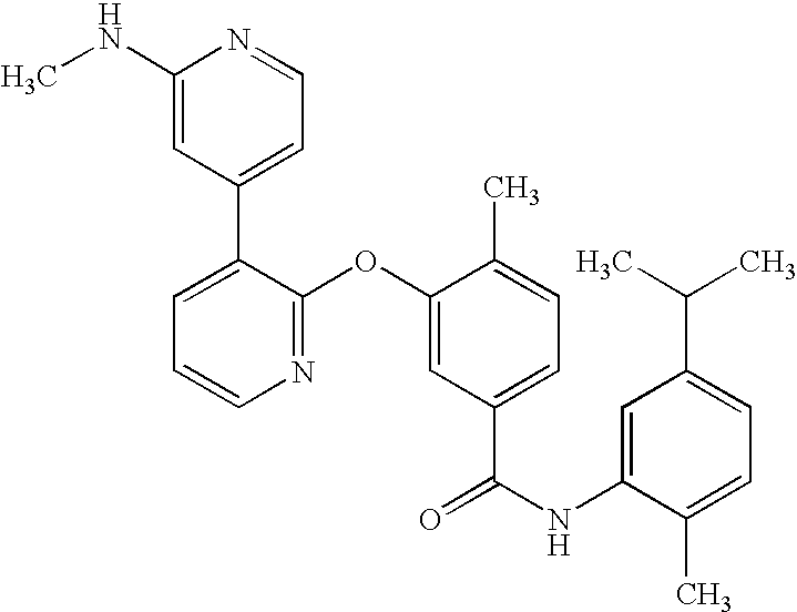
N1=C(OC2=CC(C(NC3=CC(C(C)C)=CC=C3C)=O)=CC=C2C)C(C2=CC=NC(NC)=C2)=CC=C1
